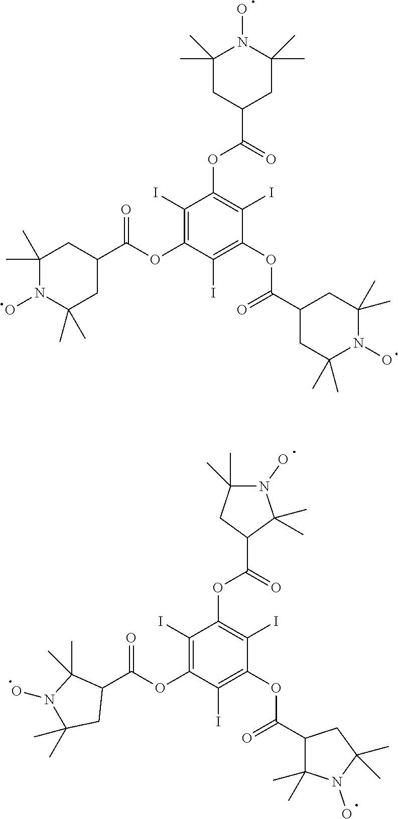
C1(C)(C)CC(C(OC2=C(I)C(OC(=O)C3CC(C)(C)N(O)C(C)(C)C3)=C(I)C(OC(=O)C3CC(C)(C)N(O)C(C)(C)C3)=C2I)=O)CC(C)(C)N1O.C1(C(OC2=C(I)C(OC(=O)C3C(C)(C)N(O)C(C)(C)C3)=C(I)C(OC(=O)C3C(C)(C)N(O)C(C)(C)C3)=C2I)=O)C(C)(C)N(O)C(C)(C)C1
